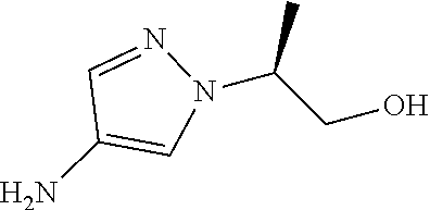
N1(C(CO)C)N=CC(N)=C1
